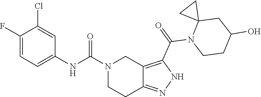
N1(C(NC2=CC=C(F)C(Cl)=C2)=O)CCC2=NNC(C(N3CCC(O)CC34CC4)=O)=C2C1
